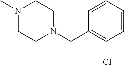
N1(C)CCN(CC2=C(Cl)C=CC=C2)CC1
